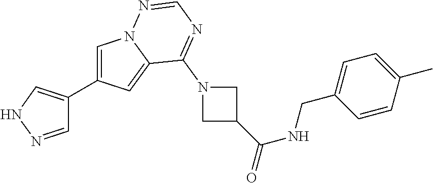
C1=NNC=C1C1=CN2C(=C1)C(N1CC(C(NCC3=CC=C(C)C=C3)=O)C1)=NC=N2
